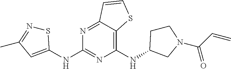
C1(NC2CCN(C(C=C)=O)C2)=C2C(=NC(NC3=CC(C)=NS3)=N1)C=CS2
